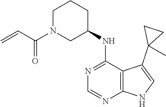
C1N(C(C=C)=O)CC(NC2=NC=NC3=C2C(C2(C)CC2)=CN3)CC1
